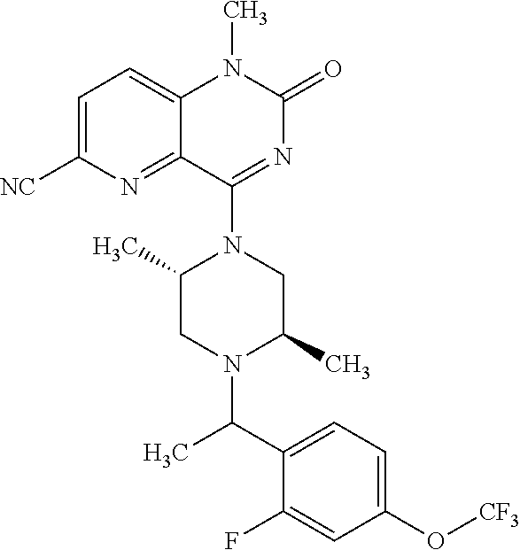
C1=C([NC])N=C2C(=C1)N(C)C(=O)N=C2N1C(C)CN(C(C2=CC=C(O[CF3])C=C2F)C)C(C)C1
